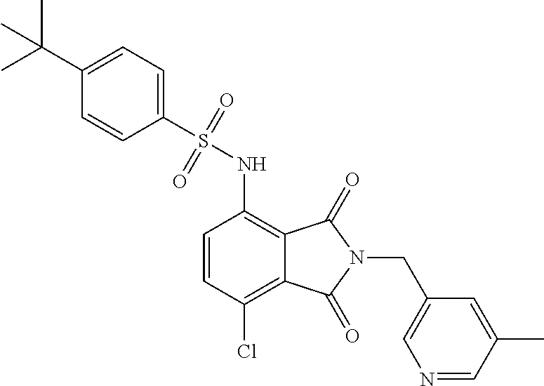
C1=CC(Cl)=C2C(=C1NS(=O)(=O)C1=CC=C(C(C)(C)C)C=C1)C(=O)N(CC1=CN=CC(C)=C1)C2=O
